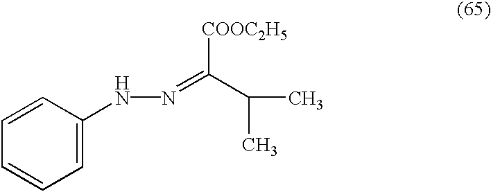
C1=CC(NN=C(C(C)C)[COOC2H5])=CC=C1
